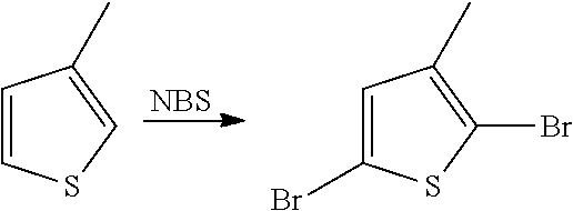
[NBS].C1=CSC=C1C.C1=C(Br)SC(Br)=C1C
